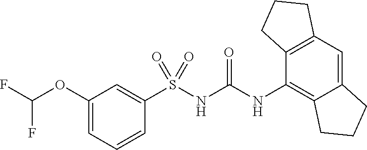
S(NC(NC1=C2C(=CC3=C1CCC3)CCC2)=O)(=O)(=O)C1=CC(OC(F)F)=CC=C1
